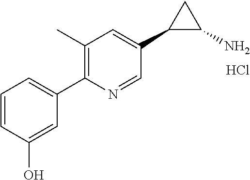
C1=CC(O)=CC(C2=C(C)C=C(C3C(N)C3)C=N2)=C1.Cl
